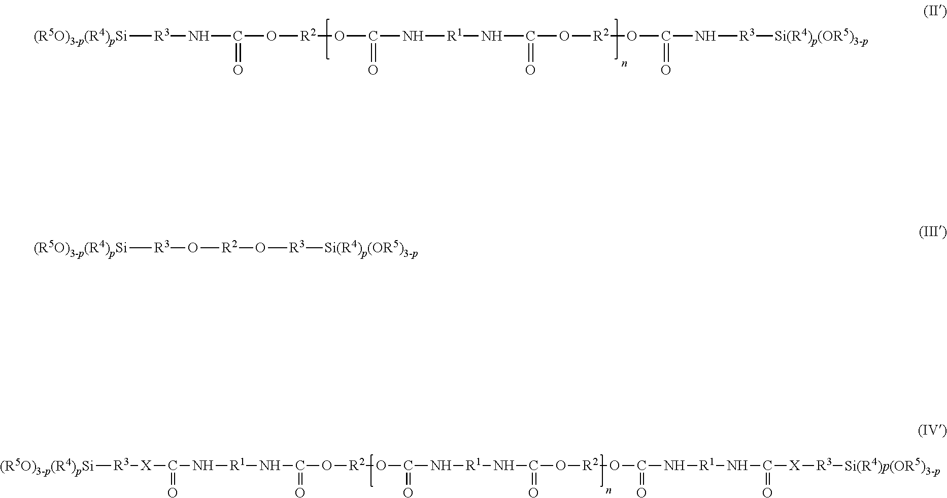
[(R5O)3-p(R4)pSi][R3]NC(O[R2]OC(N[R1]NC(O[R2]OC(N[R3][Si(R4)p(OR5)3-p])=O)=O)=O)=O.[(R5O)3-p(R4)pSi][R3][X]C(N[R1]NC(O[R2]OC(N[R1]NC(O[R2]OC(N[R1]NC([X][R3][Si(R4)p(OR5)3-p])=O)=O)=O)=O)=O)=O.[(R5O)3-p(R4)pSi][R3]O[R2]O[R3][Si(R4)p(OR5)3-p]
